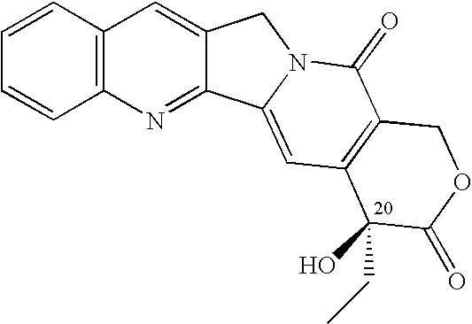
C1=CC2=C(C=C1)C=C1C(=N2)C2=CC3=C(C(=O)N2C1)COC(=O)C3(CC)O
